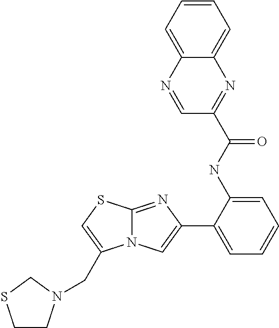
C1(NC(=O)C2=NC3=CC=CC=C3N=C2)=CC=CC=C1C1=CN2C(=N1)SC=C2CN1CCSC1
